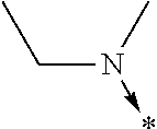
N(->*)(C)CC
